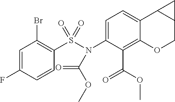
C1=C(N(S(C2=C(Br)C=C(F)C=C2)(=O)=O)C(OC)=O)C(C(OC)=O)=C2C(=C1)C1C(CO2)C1
